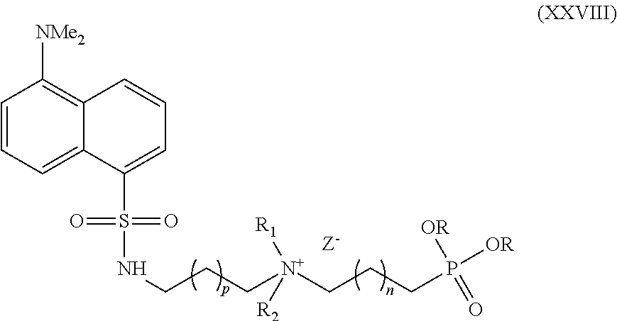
C1=CC=C2C(=C1[NMe2])C=CC=C2S(=O)(=O)NCCC[N+]([R2])([R1])CCCP([OR])([OR])=O
